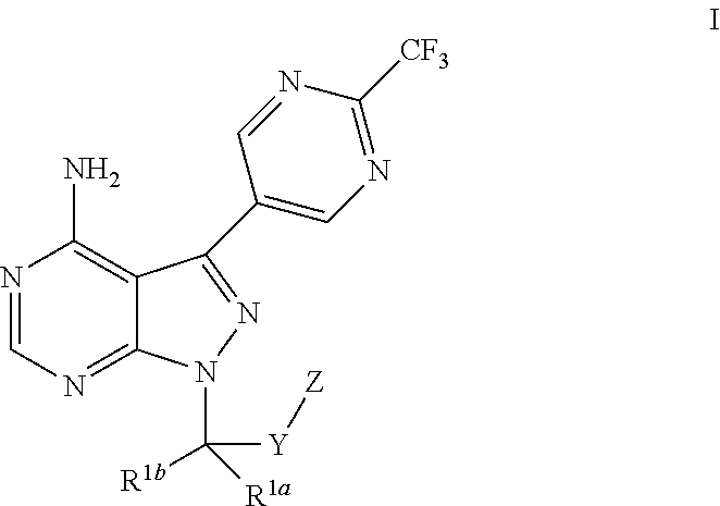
N1=CN=C2C(=C1N)C(C1=CN=C([CF3])N=C1)=NN2C([Y][Z])([R1b])[R1a]
